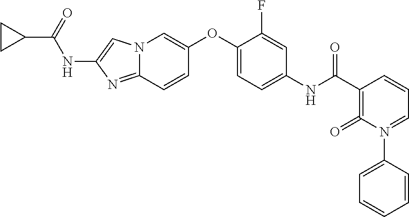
C1(OC2=CN3C(=NC(NC(C4CC4)=O)=C3)C=C2)=CC=C(NC(=O)C2=C(=O)N(C3=CC=CC=C3)=CC=C2)C=C1F
